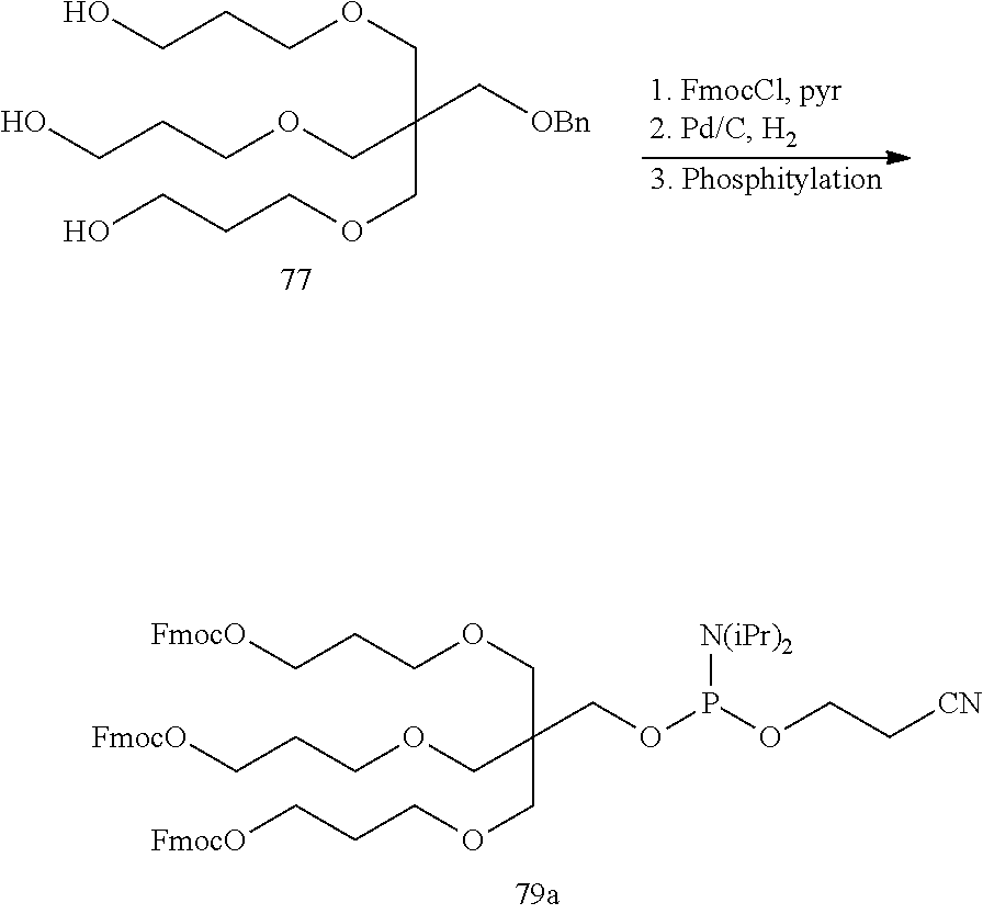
C(CCOCC(COCCCO)(COCCCO)C[OBn])O.C(CCOCC(COCCC[FmocO])(COCCC[FmocO])COP(OCC[CN])[N(iPr)2])[FmocO]
